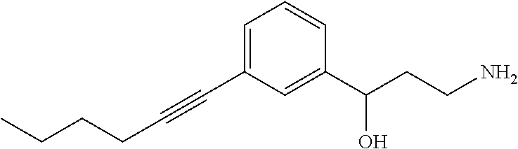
C1=C(C#CCCCC)C=C(C(CCN)O)C=C1
